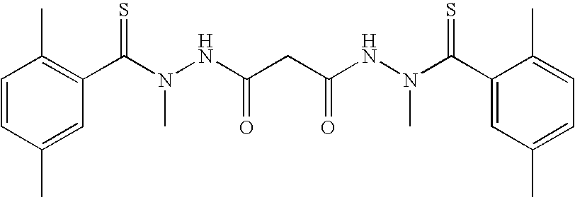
C1=CC(C)=CC(C(N(NC(CC(NN(C(C2=CC(C)=CC=C2C)=S)C)=O)=O)C)=S)=C1C
